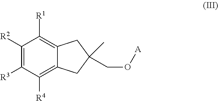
C1([R2])=C([R3])C([R4])=C2C(=C1[R1])CC(C)(CO[A])C2
